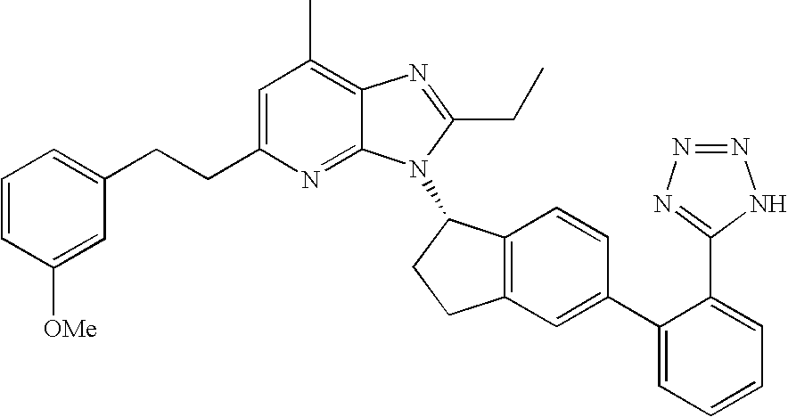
C1=C(CCC2=CC=CC([OMe])=C2)N=C2C(=C1C)N=C(CC)N2C1C2=C(CC1)C=C(C1=CC=CC=C1C1=NN=NN1)C=C2
